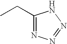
C1(CC)=NN=NN1
